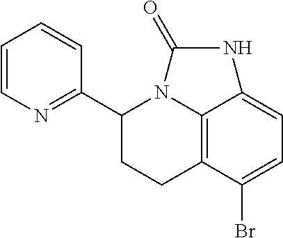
C12=C3C(Br)=CC=C1NC(=O)N2C(C1=NC=CC=C1)CC3
